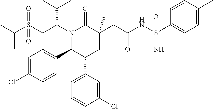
C(C)(C)S(CC(N1C(=O)C(CC(NS(C2=CC=C(C)C=C2)(=N)=O)=O)(C)CC(C2=CC=CC(Cl)=C2)C1C1=CC=C(Cl)C=C1)C(C)C)(=O)=O
